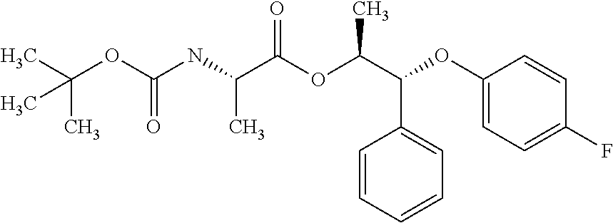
N(C(C(OC(C(C1=CC=CC=C1)OC1=CC=C(F)C=C1)C)=O)C)C(OC(C)(C)C)=O
